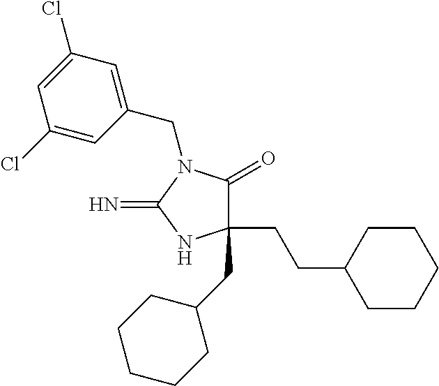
C1(CC2CCCCC2)(CCC2CCCCC2)C(=O)N(CC2=CC(Cl)=CC(Cl)=C2)C(=N)N1
